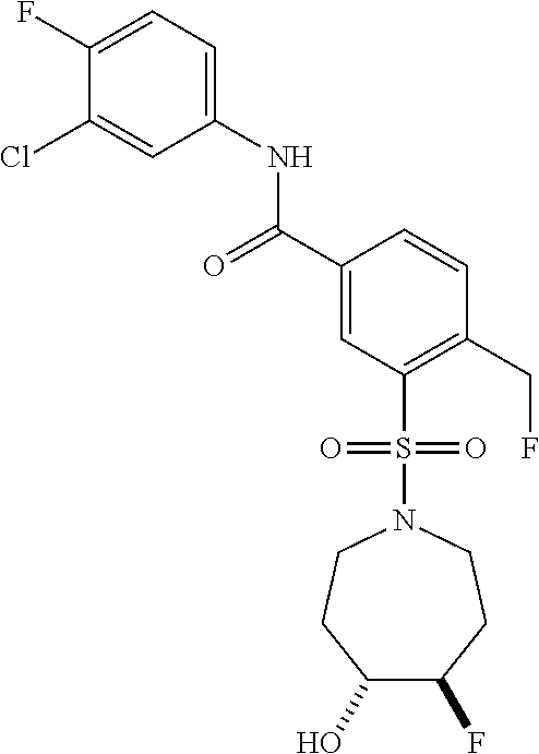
C1(F)=CC=C(NC(C2=CC(S(=O)(=O)N3CCC(O)C(F)CC3)=C(CF)C=C2)=O)C=C1Cl
